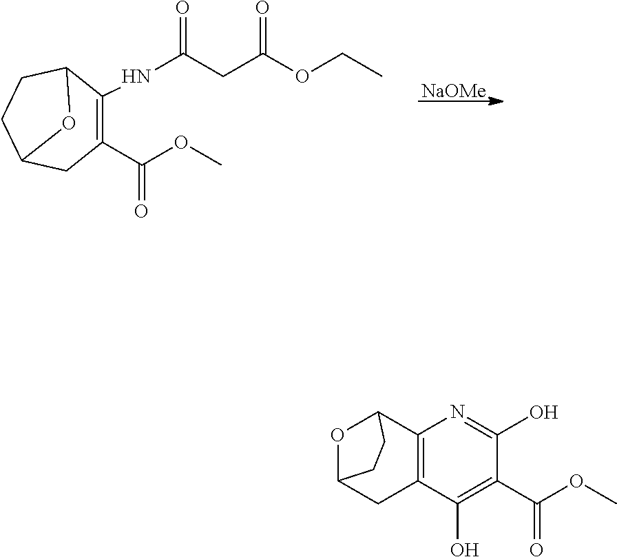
C1(C(=O)OC)=C(NC(CC(OCC)=O)=O)C2CCC(C1)O2.[NaOMe].O1C2CC3=C(C1CC2)N=C(O)C(C(=O)OC)=C3O
